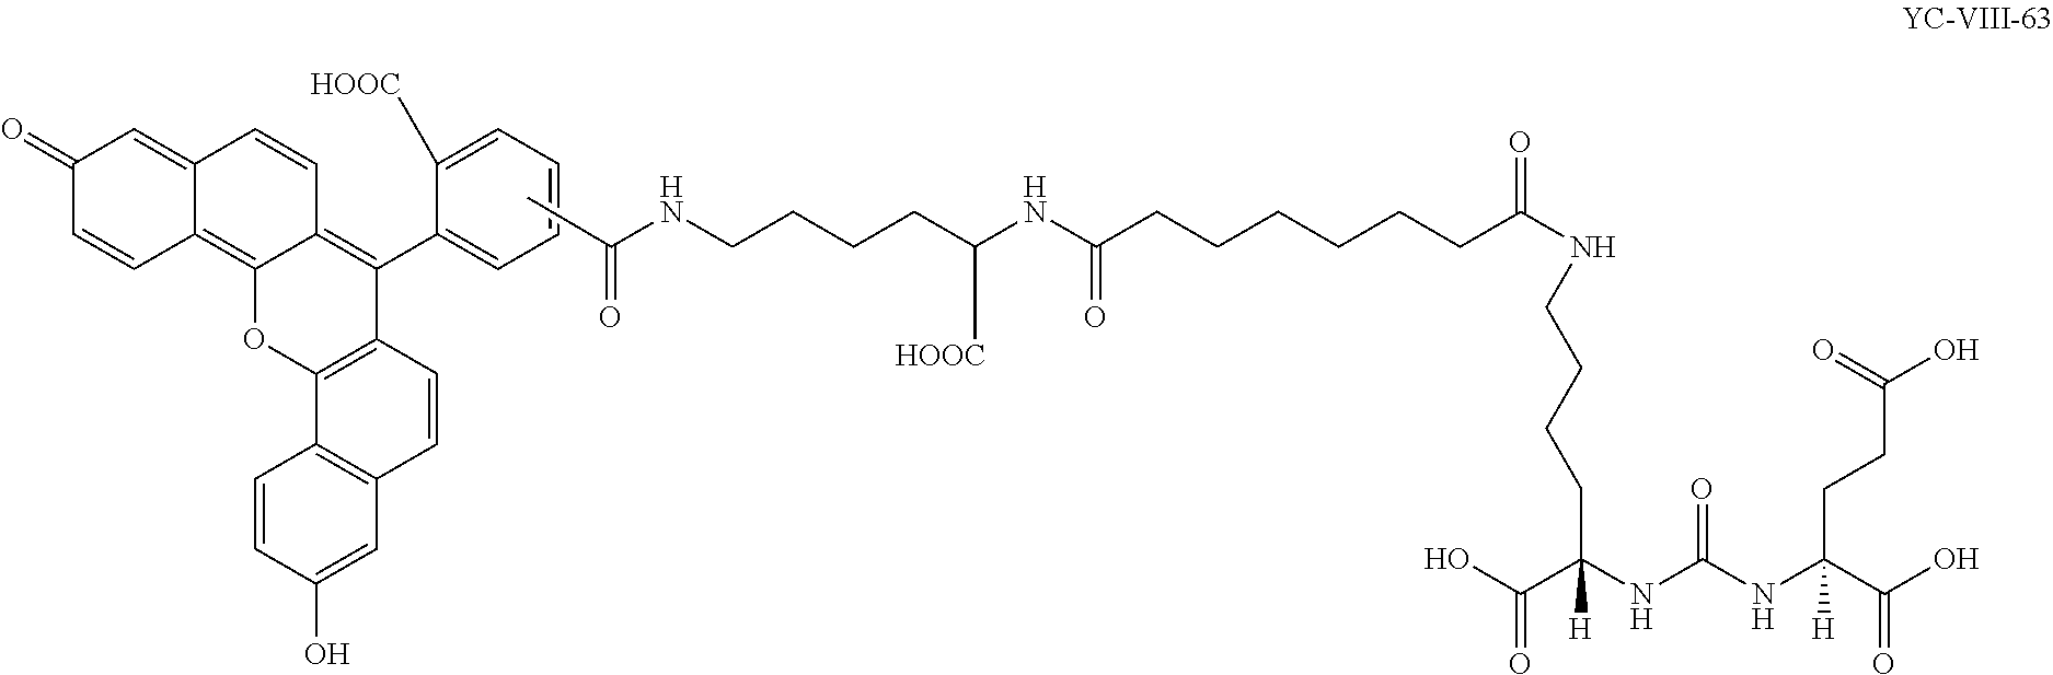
C(CCCCC(NCCCCC(NC(NC(C(O)=O)(CCC(O)=O)[H])=O)(C(O)=O)[H])=O)CC(NC(CCCCNC(=O)C)[HOOC])=O.C1=CC(O)=CC2=C1C1=C(C=C2)C(C2=CC=CC=C2[HOOC])=C2C(=C3C(=CC(=O)C=C3)C=C2)O1
